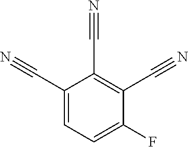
C1(C#N)=CC=C(F)C(C#N)=C1C#N
